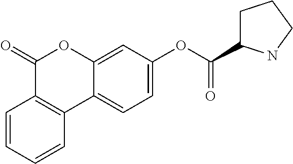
C1=CC=CC2=C1C(=O)OC1=CC(OC(=O)C3CCCN3)=CC=C21
